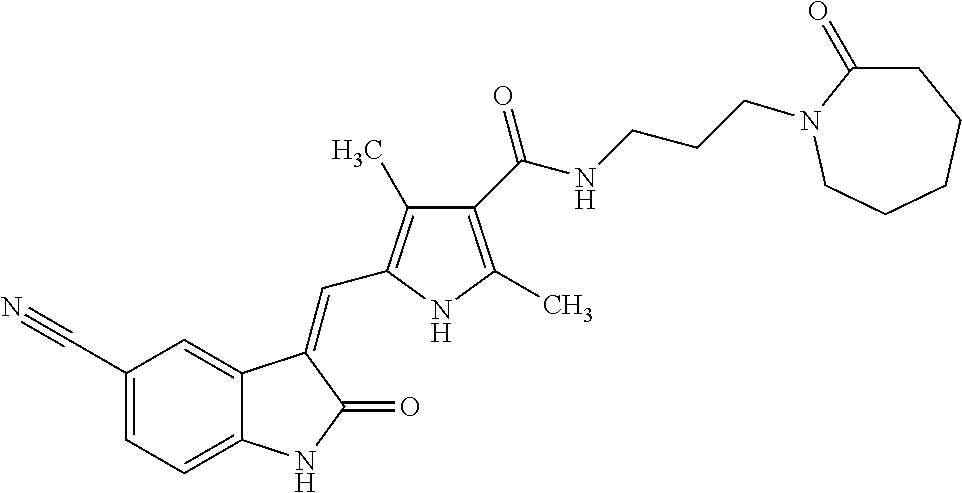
C1(C#N)=CC=C2C(=C1)C(=CC1=C(C)C(C(NCCCN3C(=O)CCCCC3)=O)=C(C)N1)C(=O)N2
